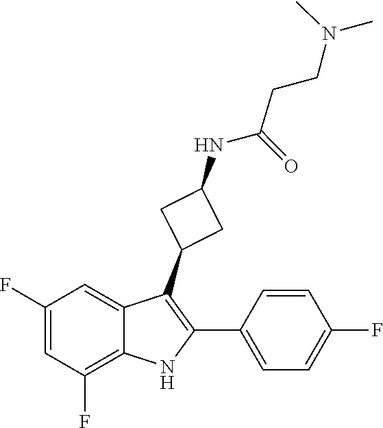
CN(CCC(=O)NC1CC(C2=C(C3=CC=C(F)C=C3)NC3=C(F)C=C(F)C=C23)C1)C
